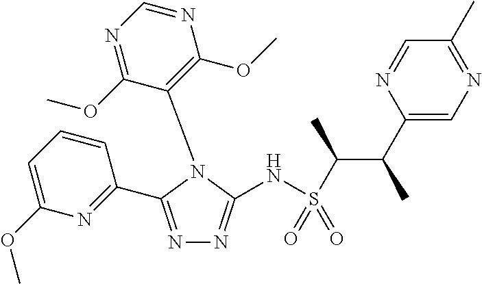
C1=CC=C(OC)N=C1C1=NN=C(NS(C(C(C2=CN=C(C)C=N2)C)C)(=O)=O)N1C1=C(OC)N=CN=C1OC
